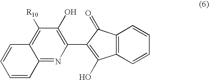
C12=NC(C3=C(O)C4=C(C3=O)C=CC=C4)=C(O)C([R10])=C1C=CC=C2
